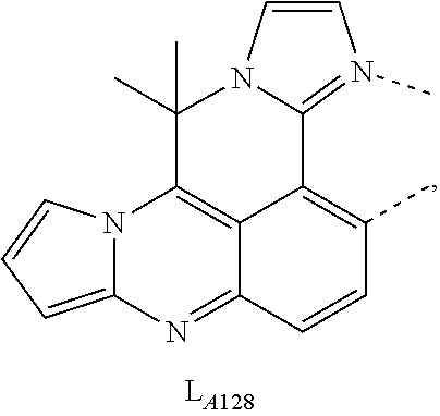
C12=NC3=CC=CN3C3=C1C(=C(C)C=C2)C1=N(C)C=CN1C3(C)C
